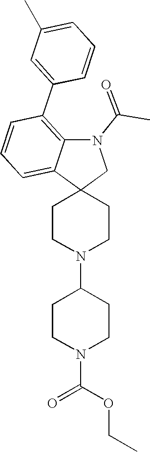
C1CN(C2CCN(C(OCC)=O)CC2)CCC12CN(C(=O)C)C1=C(C3=CC(C)=CC=C3)C=CC=C21
